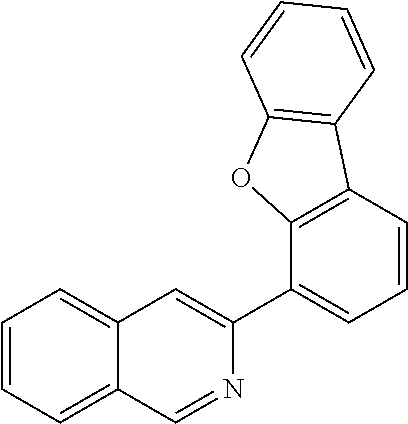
C1=CC=C2C(=C1)C=C(C1=CC=CC3=C1OC1=C3C=CC=C1)N=C2
